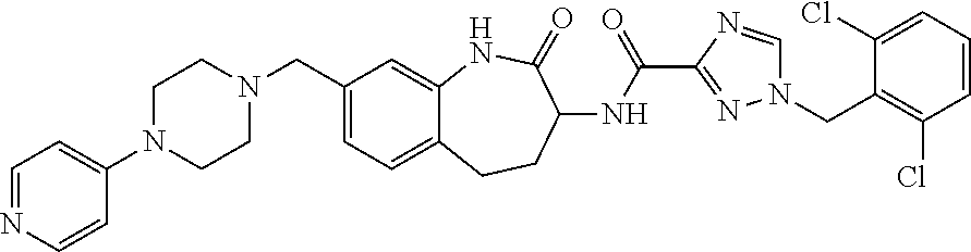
C1=C(CN2CCN(C3=CC=NC=C3)CC2)C=C2C(=C1)CCC(NC(C1=NN(CC3=C(Cl)C=CC=C3Cl)C=N1)=O)C(=O)N2
